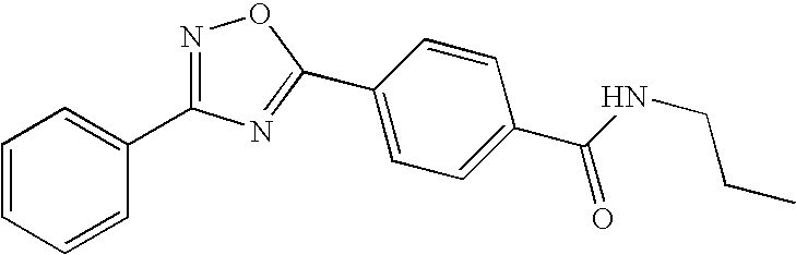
C1=CC=CC(C2=NOC(C3=CC=C(C(NCCC)=O)C=C3)=N2)=C1
